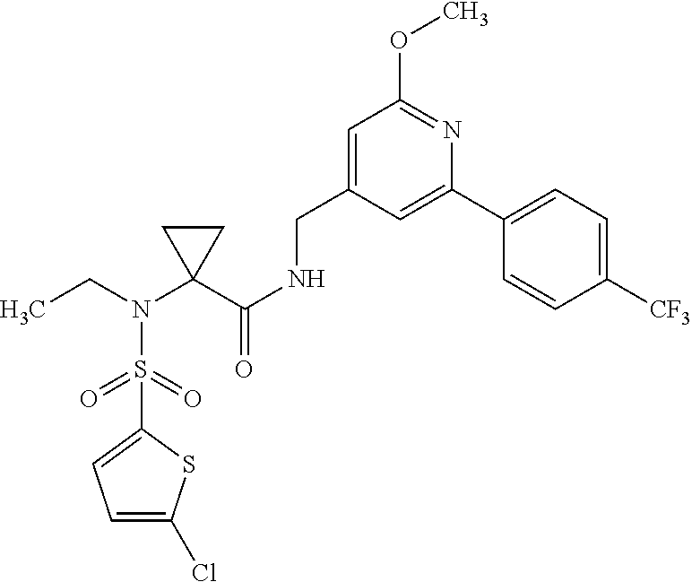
CCN(C1(C(NCC2=CC(OC)=NC(C3=CC=C([CF3])C=C3)=C2)=O)CC1)S(=O)(=O)C1=CC=C(Cl)S1
